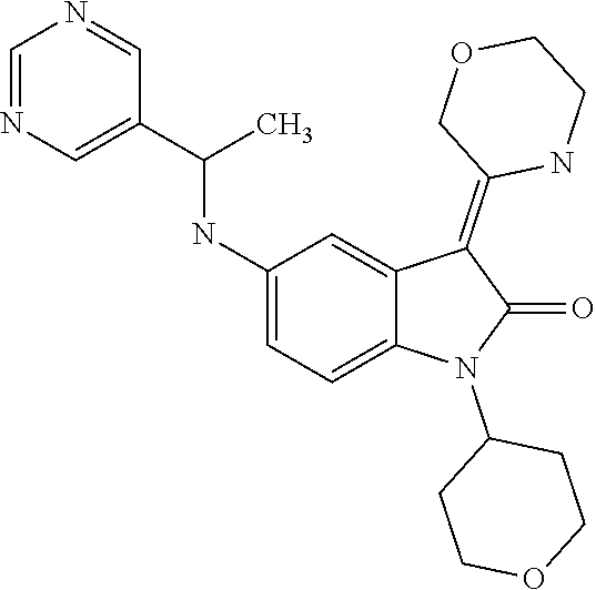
C12=CC(NC(C3=CN=CN=C3)C)=CC=C1N(C1CCOCC1)C(=O)C2=C1COCCN1
